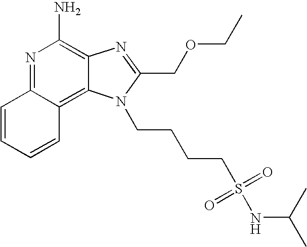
C1=CC=CC2=C3C(=C(N)N=C12)N=C(COCC)N3CCCCS(=O)(=O)NC(C)C
